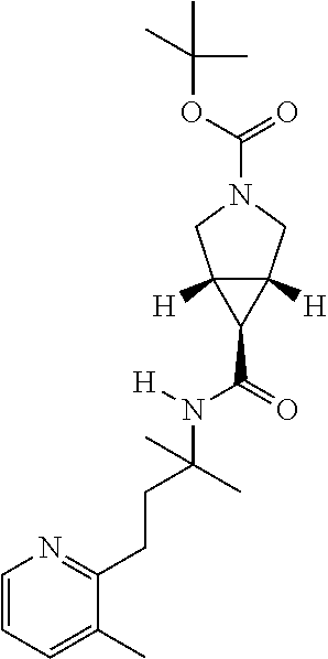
C1=CC=C(C)C(CCC(N(C(=O)C2C3([H])C2([H])CN(C(OC(C)(C)C)=O)C3)[H])(C)C)=N1
